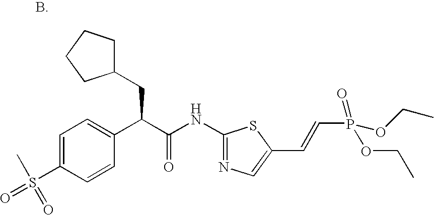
C1=C(S(=O)(C)=O)C=CC(C(CC2CCCC2)C(NC2=NC=C(C=CP(OCC)(OCC)=O)S2)=O)=C1
